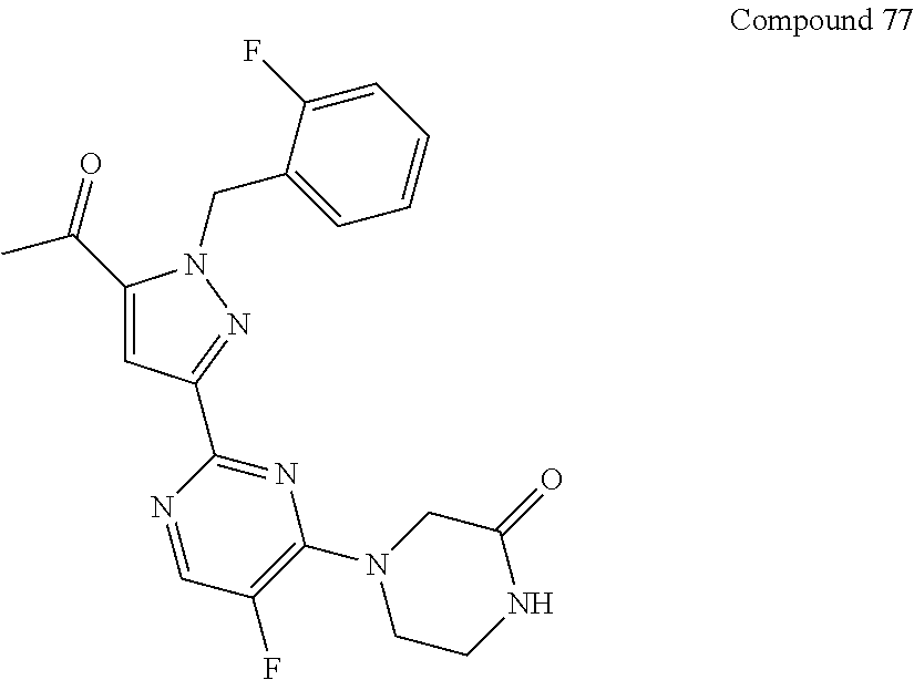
C(C1=CC(C2=NC(N3CCNC(=O)C3)=C(F)C=N2)=NN1CC1=CC=CC=C1F)(=O)C
